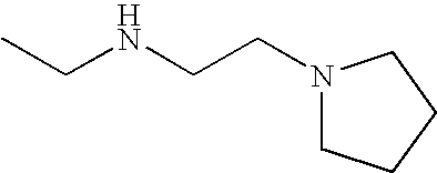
CCNCCN1CCCC1
